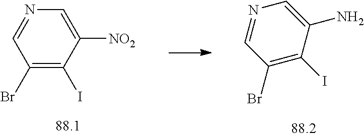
C1(Br)=C(I)C(N)=CN=C1.C1(Br)=C(I)C([NO2])=CN=C1
